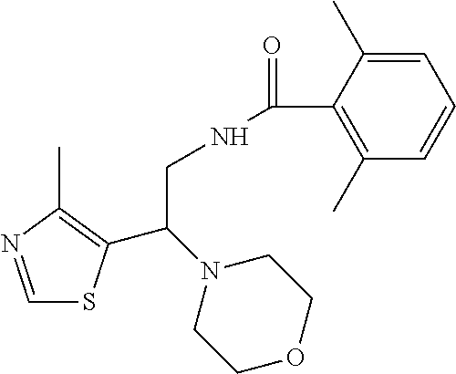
C1=NC(C)=C(C(N2CCOCC2)CNC(=O)C2=C(C)C=CC=C2C)S1
